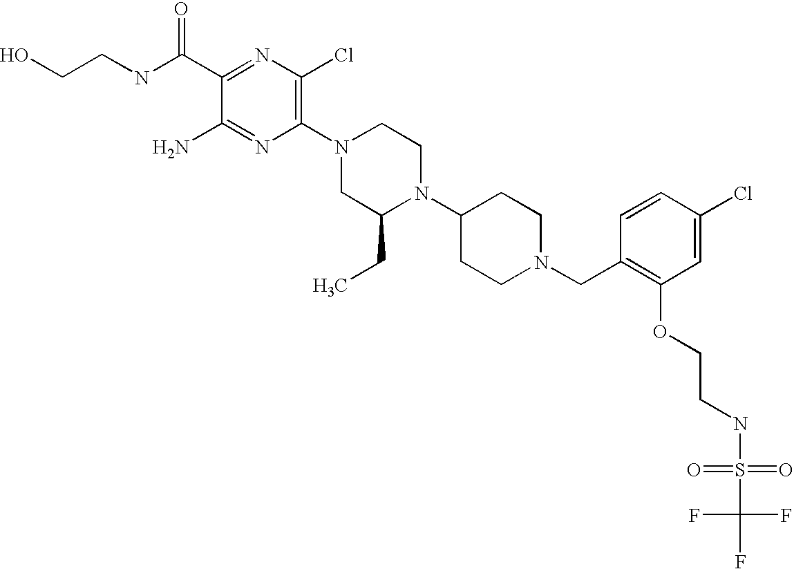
C1(C(NCCO)=O)=NC(Cl)=C(N2CC(CC)N(C3CCN(CC4=C(OCCNS(C(F)(F)F)(=O)=O)C=C(Cl)C=C4)CC3)CC2)N=C1N
